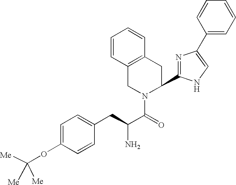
C1(C2=CNC(C3CC4=C(CN3C(=O)C(N)CC3=CC=C(OC([Me])([Me])[Me])C=C3)C=CC=C4)=N2)=CC=CC=C1
